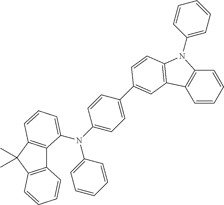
C12=C(C(C)(C)C3=C1C(N(C1=CC=C(C4=CC5=C(N(C6=CC=CC=C6)C6=C5C=CC=C6)C=C4)C=C1)C1=CC=CC=C1)=CC=C3)C=CC=C2
